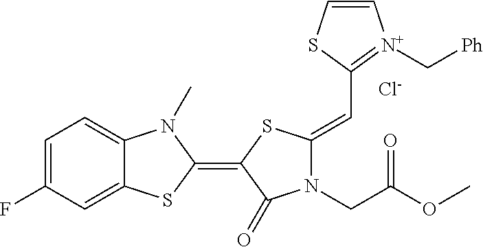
[Cl-].C1=C(F)C=C2C(=C1)N(C)C(=C1SC(=CC3=[N+](C[Ph])C=CS3)N(CC(OC)=O)C1=O)S2
